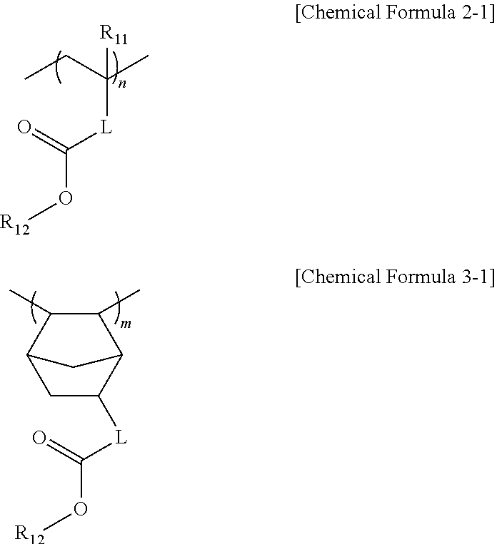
CCC(C)([L]C(O[R12])=O)[R11].C1(C)C(C)C2CC([L]C(O[R12])=O)C1C2
